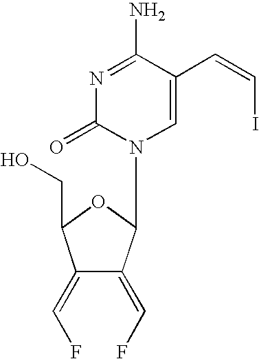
N1=C(N)C(C=CI)=CN(C2C(=CF)C(=CF)C(CO)O2)C1=O
